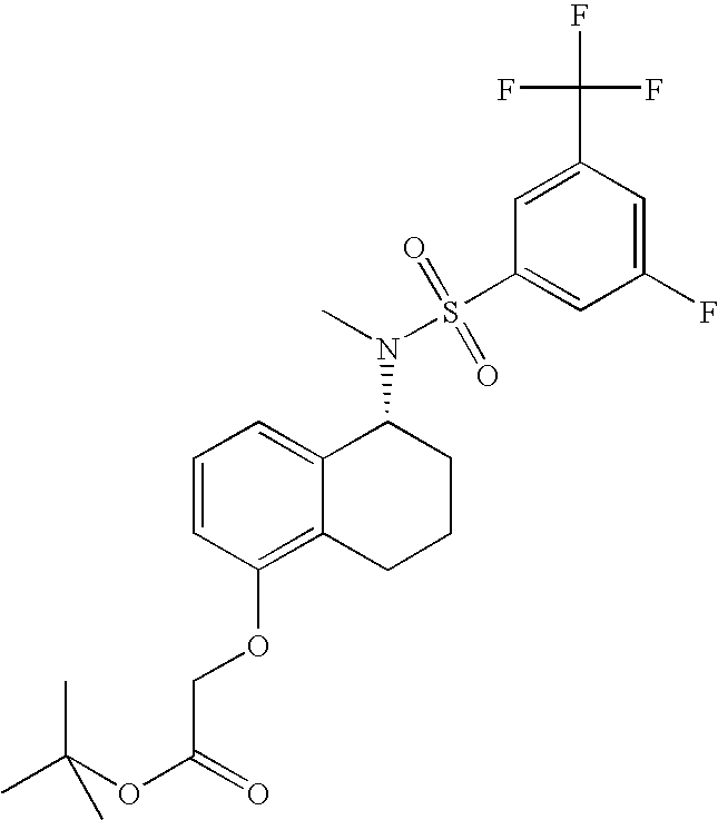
C1(F)=CC(C(F)(F)F)=CC(S(N(C2C3=CC=CC(OCC(=O)OC(C)(C)C)=C3CCC2)C)(=O)=O)=C1
